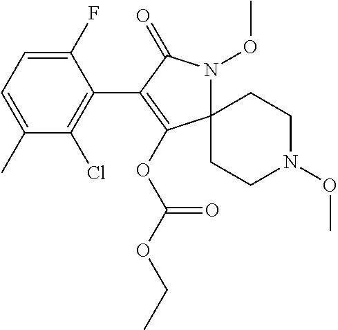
C1(F)=CC=C(C)C(Cl)=C1C1=C(OC(OCC)=O)C2(N(OC)C1=O)CCN(OC)CC2
